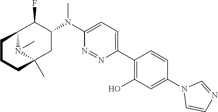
C1(N(C2=CC=C(C3=C(O)C=C(N4C=CN=C4)C=C3)N=N2)C)C(F)C2CCCC(C)(C1)N2C
